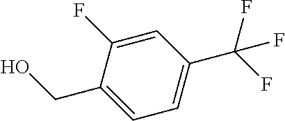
C1(CO)=CC=C(C(F)(F)F)C=C1F
